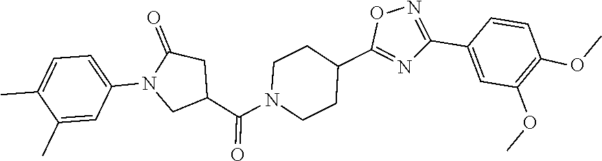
N1(C2=CC=C(C)C(C)=C2)CC(C(N2CCC(C3=NC(C4=CC(OC)=C(OC)C=C4)=NO3)CC2)=O)CC1=O
